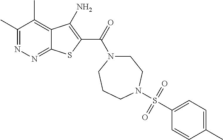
C1(C)=NN=C2C(=C1C)C(N)=C(C(=O)N1CCN(S(C3=CC=C(C)C=C3)(=O)=O)CCC1)S2
